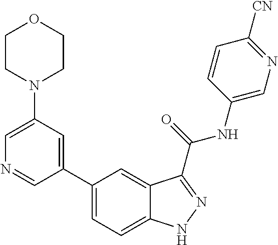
C1(N2CCOCC2)=CN=CC(C2=CC=C3C(=C2)C(C(NC2=CN=C([CN])C=C2)=O)=NN3)=C1
